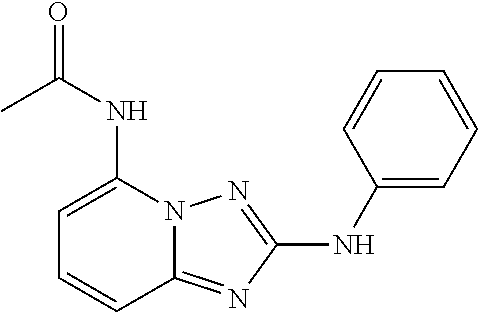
N12C(=NC(NC3=CC=CC=C3)=N1)C=CC=C2NC(=O)C
